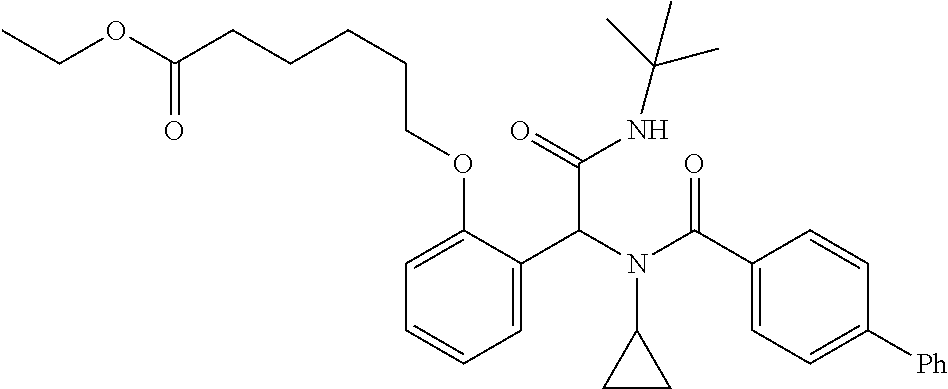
C1=C(C(N(C(C2=CC=C([Ph])C=C2)=O)C2CC2)C(NC(C)(C)C)=O)C(OCCCCCC(OCC)=O)=CC=C1
